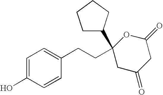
C1=C(O)C=CC(CCC2(C3CCCC3)CC(=O)CC(=O)O2)=C1
